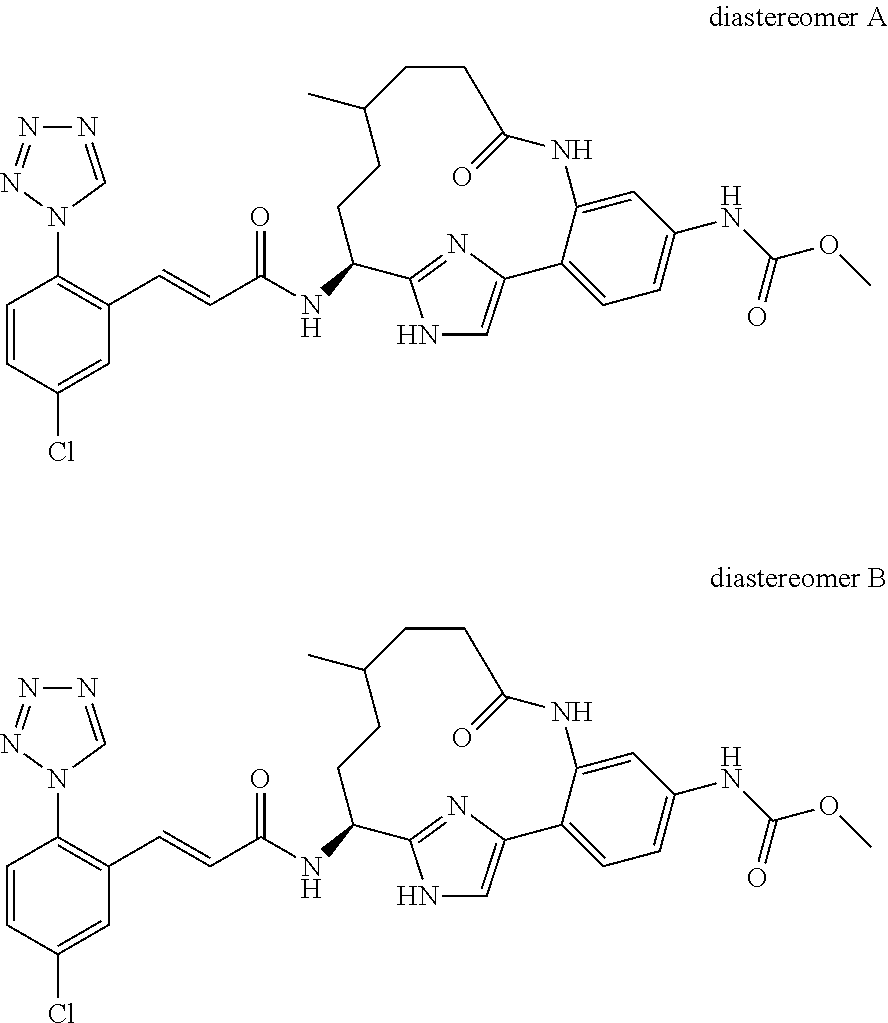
N1=CN(C2=C(C=CC(NC3C4=NC(=CN4)C4=CC=C(NC(OC)=O)C=C4NC(=O)CCC(C)CC3)=O)C=C(Cl)C=C2)N=N1.N1=CN(C2=C(C=CC(NC3C4=NC(=CN4)C4=CC=C(NC(OC)=O)C=C4NC(=O)CCC(C)CC3)=O)C=C(Cl)C=C2)N=N1
